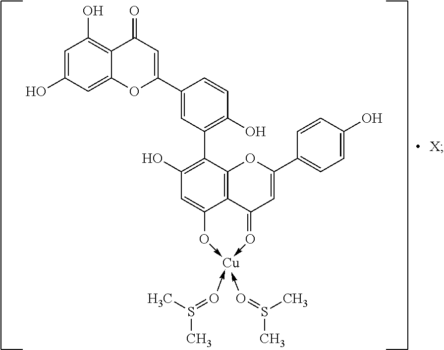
C1=C(O)C=C2C(=C1O)C(=O)C=C(C1=CC(C3=C(O)C=C4C5=C3OC(C3=CC=C(O)C=C3)=CC5=O->[Cu](-O=S(C)C)(-O=S(C)C)-O4)=C(O)C=C1)O2
